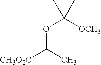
[CH3O2C]C(C)OC(C)([OCH3])C
